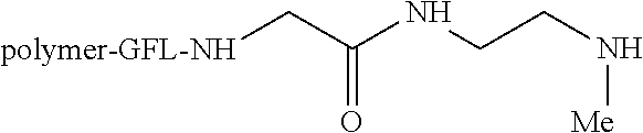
[polymer-GFL-NH]CC(NCCN[Me])=O
